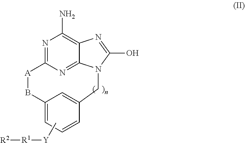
N1=C2N=C3C(=C1N)N=C(O)N3CC1=CC(=CC=C1)B[A]2.C[Y][R1][R2]
